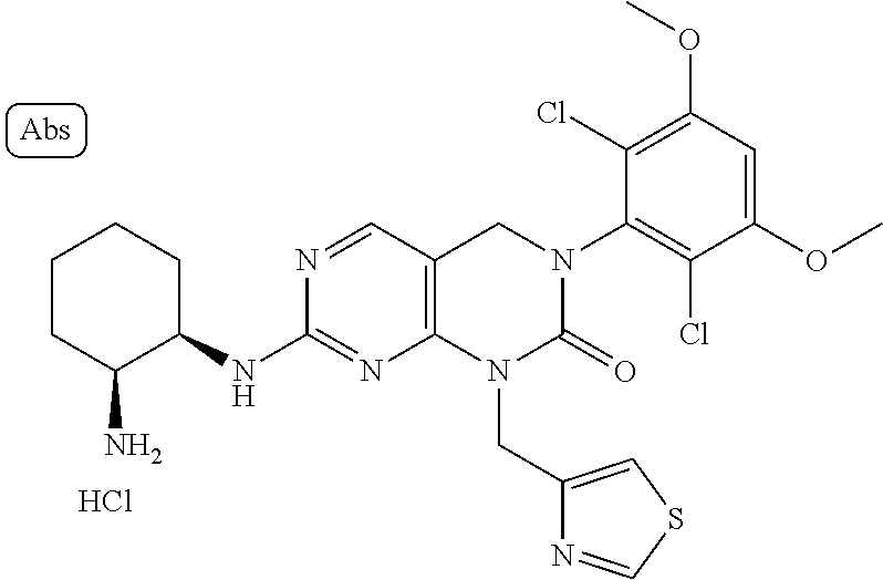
NC1CCCCC1NC1=NC2=C(C=N1)CN(C1=C(Cl)C(OC)=CC(OC)=C1Cl)C(=O)N2CC1=CSC=N1.Cl
